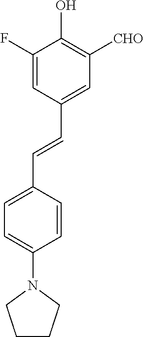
C1=C(F)C(O)=C([CHO])C=C1C=CC1=CC=C(N2CCCC2)C=C1
